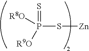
P(=S)([R8O])([R9O])S[Zn]
